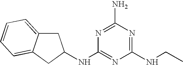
C1(NCC)=NC(N)=NC(NC2CC3=CC=CC=C3C2)=N1
